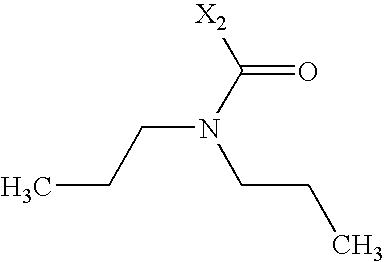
CCCN(C([X2])=O)CCC
